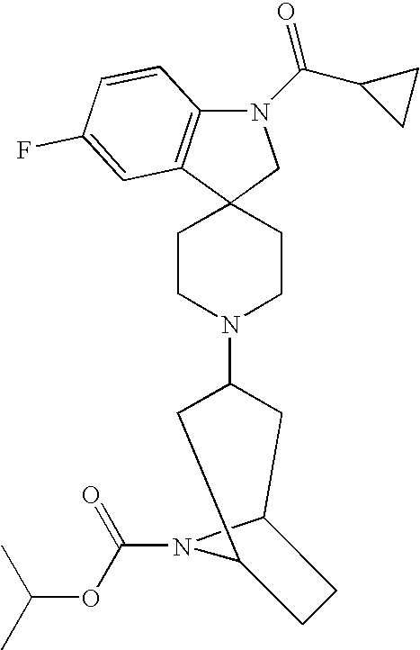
N1(C(=O)C2CC2)C2=C(C3(C1)CCN(C1CC4N(C(OC(C)C)=O)C(C1)CC4)CC3)C=C(F)C=C2
